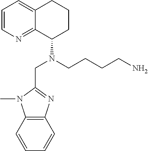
C(N(CCCCN)C1CCCC2=CC=CN=C12)C1=NC2=C(N1C)C=CC=C2
